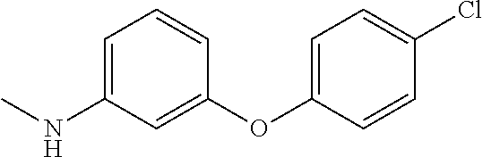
C1=C(NC)C=C(OC2=CC=C(Cl)C=C2)C=C1
